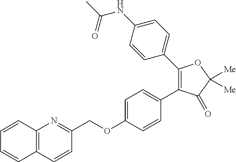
C12=C(C=CC(COC3=CC=C(C4=C(C5=CC=C(NC(C)=O)C=C5)OC([Me])([Me])C4=O)C=C3)=N1)C=CC=C2
